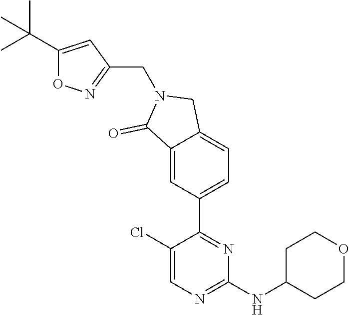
C1(Cl)=CN=C(NC2CCOCC2)N=C1C1=CC=C2C(=C1)C(=O)N(CC1=NOC(C(C)(C)C)=C1)C2
